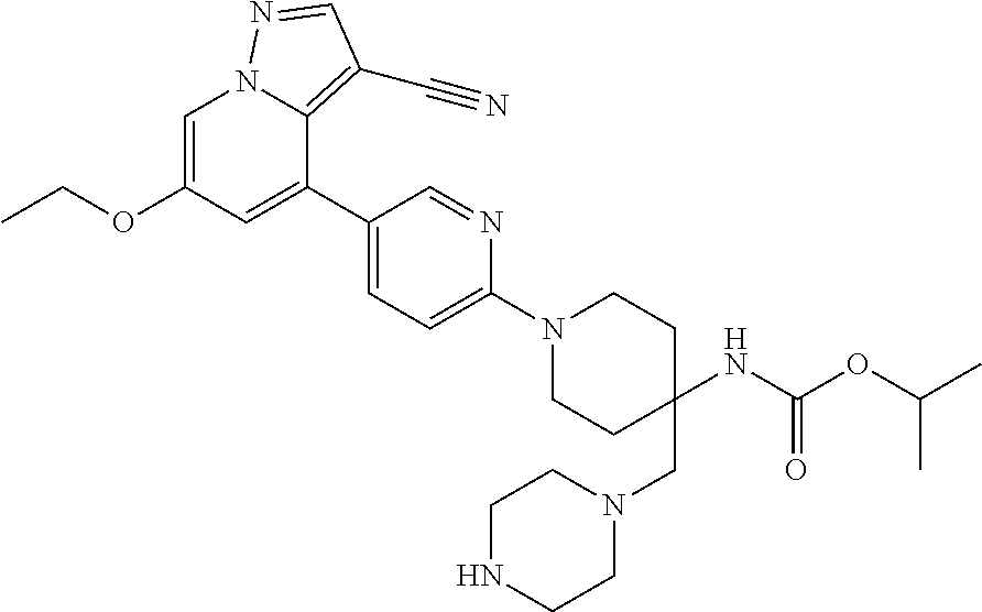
C1=C(OCC)C=C(C2=CC=C(N3CCC(CN4CCNCC4)(NC(OC(C)C)=O)CC3)N=C2)C2=C(C#N)C=NN12
